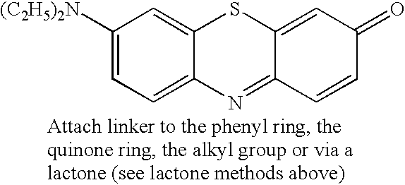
C1([(C2H5)2N])=CC=C2C(=C1)SC1=CC(=O)C=CC1=N2
